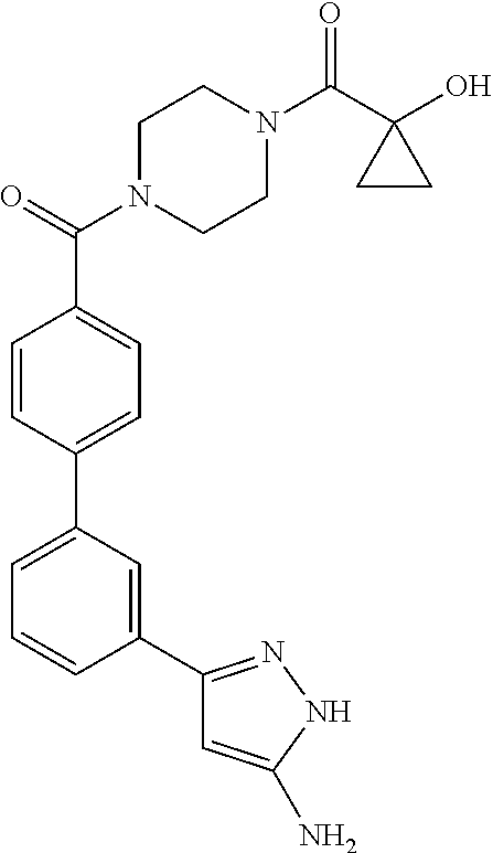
C1=C(C2=CC=C(C(N3CCN(C(C4(O)CC4)=O)CC3)=O)C=C2)C=C(C2=NNC(N)=C2)C=C1
